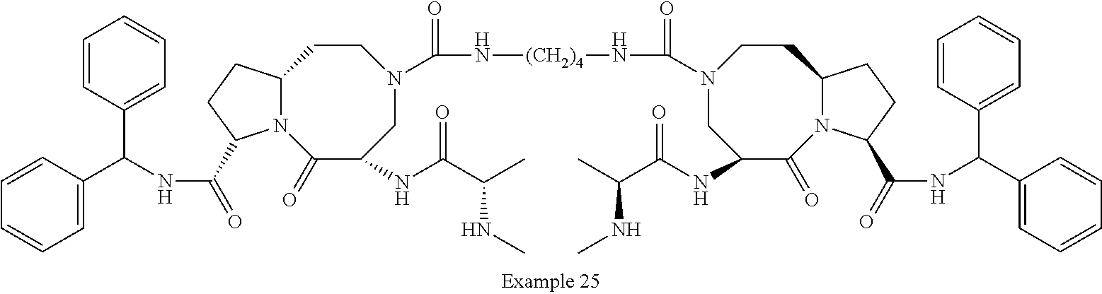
C1=CC(C(NC(=O)C2N3C(CC2)CCN(C(N[(CH2)4]NC(=O)N2CC(NC(C(C)NC)=O)C(=O)N4C(CC2)CCC4C(=O)NC(C2=CC=CC=C2)C2=CC=CC=C2)=O)CC(NC(C(C)NC)=O)C3=O)C2=CC=CC=C2)=CC=C1
